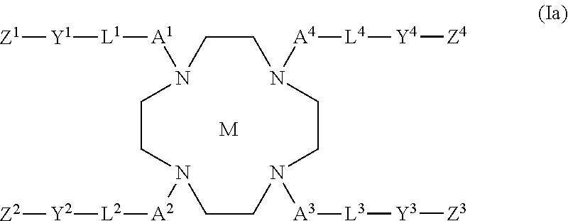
[M].C1CN([A2][L2][Y2][Z2])CCN([A3][L3][Y3][Z3])CCN([A4][L4][Y4][Z4])CCN1[A1][L1][Y1][Z1]
